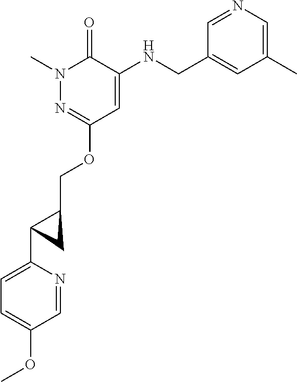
N1(C)N=C(OCC2CC2C2=CC=C(OC)C=N2)C=C(NCC2=CC(C)=CN=C2)C1=O
